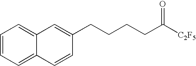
C1=CC=C2C(=C1)C=C(CCCCC([C2F5])=O)C=C2
